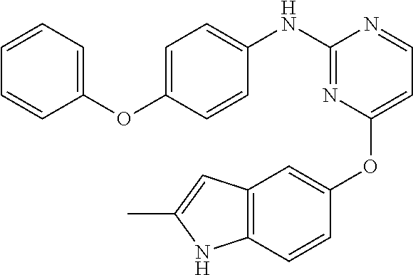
N(C1=NC(OC2=CC3=C(C=C2)NC(C)=C3)=CC=N1)C1=CC=C(OC2=CC=CC=C2)C=C1
